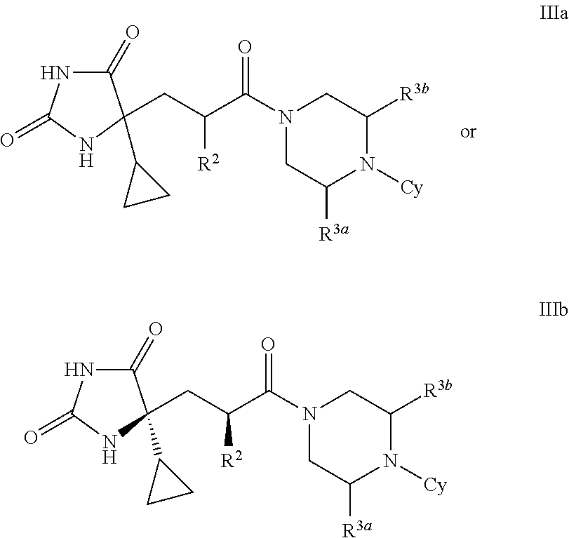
C1(=O)NC(=O)NC1(CC(C(N1CC([R3a])N([Cy])C([R3b])C1)=O)[R2])C1CC1.C1(=O)NC(=O)NC1(CC(C(N1CC([R3a])N([Cy])C([R3b])C1)=O)[R2])C1CC1
